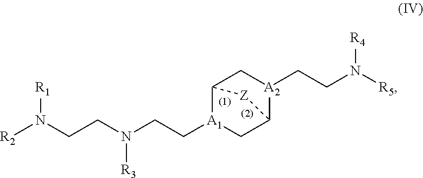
C([A1]1CC2[A2](CCN([R5])[R4])CC1[Z]2)CN(CCN([R2])[R1])[R3]
